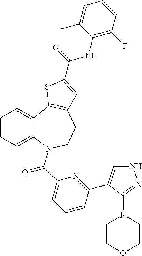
C1=CC=C2C(=C1)C1=C(CCN2C(C2=CC=CC(C3=CNN=C3N3CCOCC3)=N2)=O)C=C(C(=O)NC2=C(F)C=CC=C2C)S1
